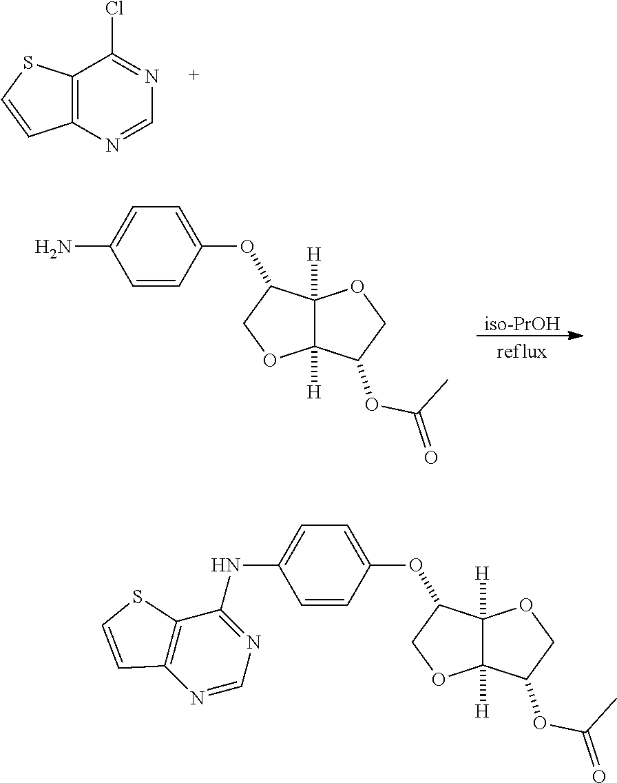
[iso-PrOH].C12([H])C([H])(OCC1OC1=CC=C(N)C=C1)C(OC(C)=O)CO2.C12=C(N=CN=C1Cl)C=CS2.C12([H])C([H])(OCC1OC1=CC=C(NC3=NC=NC4=C3SC=C4)C=C1)C(OC(C)=O)CO2
